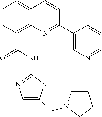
C1=CC(C(NC2=NC=C(CN3CCCC3)S2)=O)=C2C(=C1)C=CC(C1=CN=CC=C1)=N2
